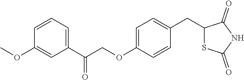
C1=CC=C(C(COC2=CC=C(CC3SC(=O)NC3=O)C=C2)=O)C=C1OC
